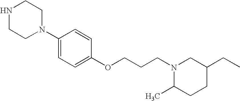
N1CCN(C2=CC=C(OCCCN3C(C)CCC(CC)C3)C=C2)CC1
